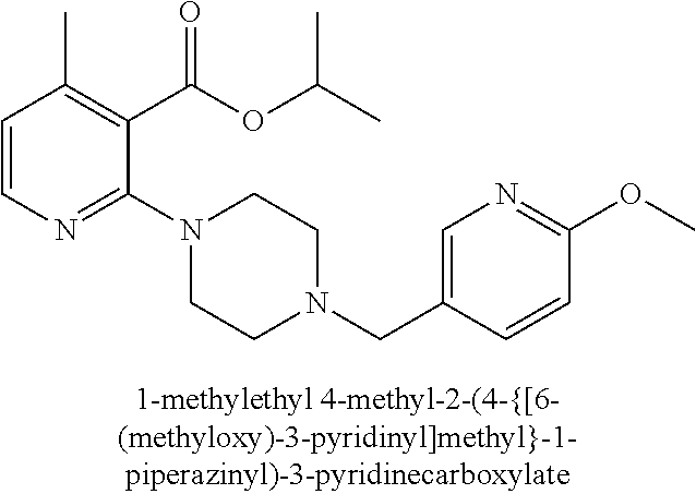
C1=CN=C(N2CCN(CC3=CN=C(OC)C=C3)CC2)C(C(OC(C)C)=O)=C1C
